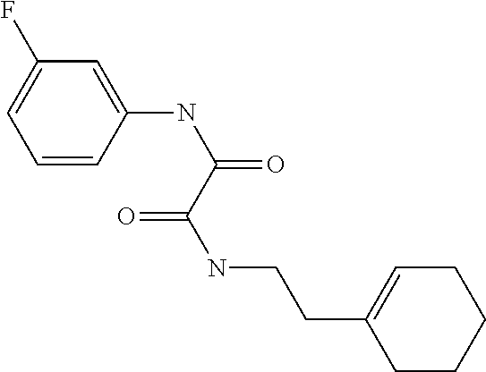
C1=CC(NC(=O)C(=O)NCCC2=CCCCC2)=CC(F)=C1
